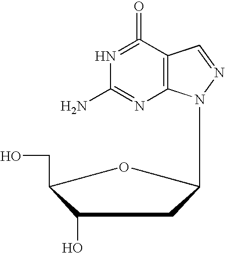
N1=C(=O)C2=C(N=C1N)N(C1CC(O)C(CO)O1)N=C2
